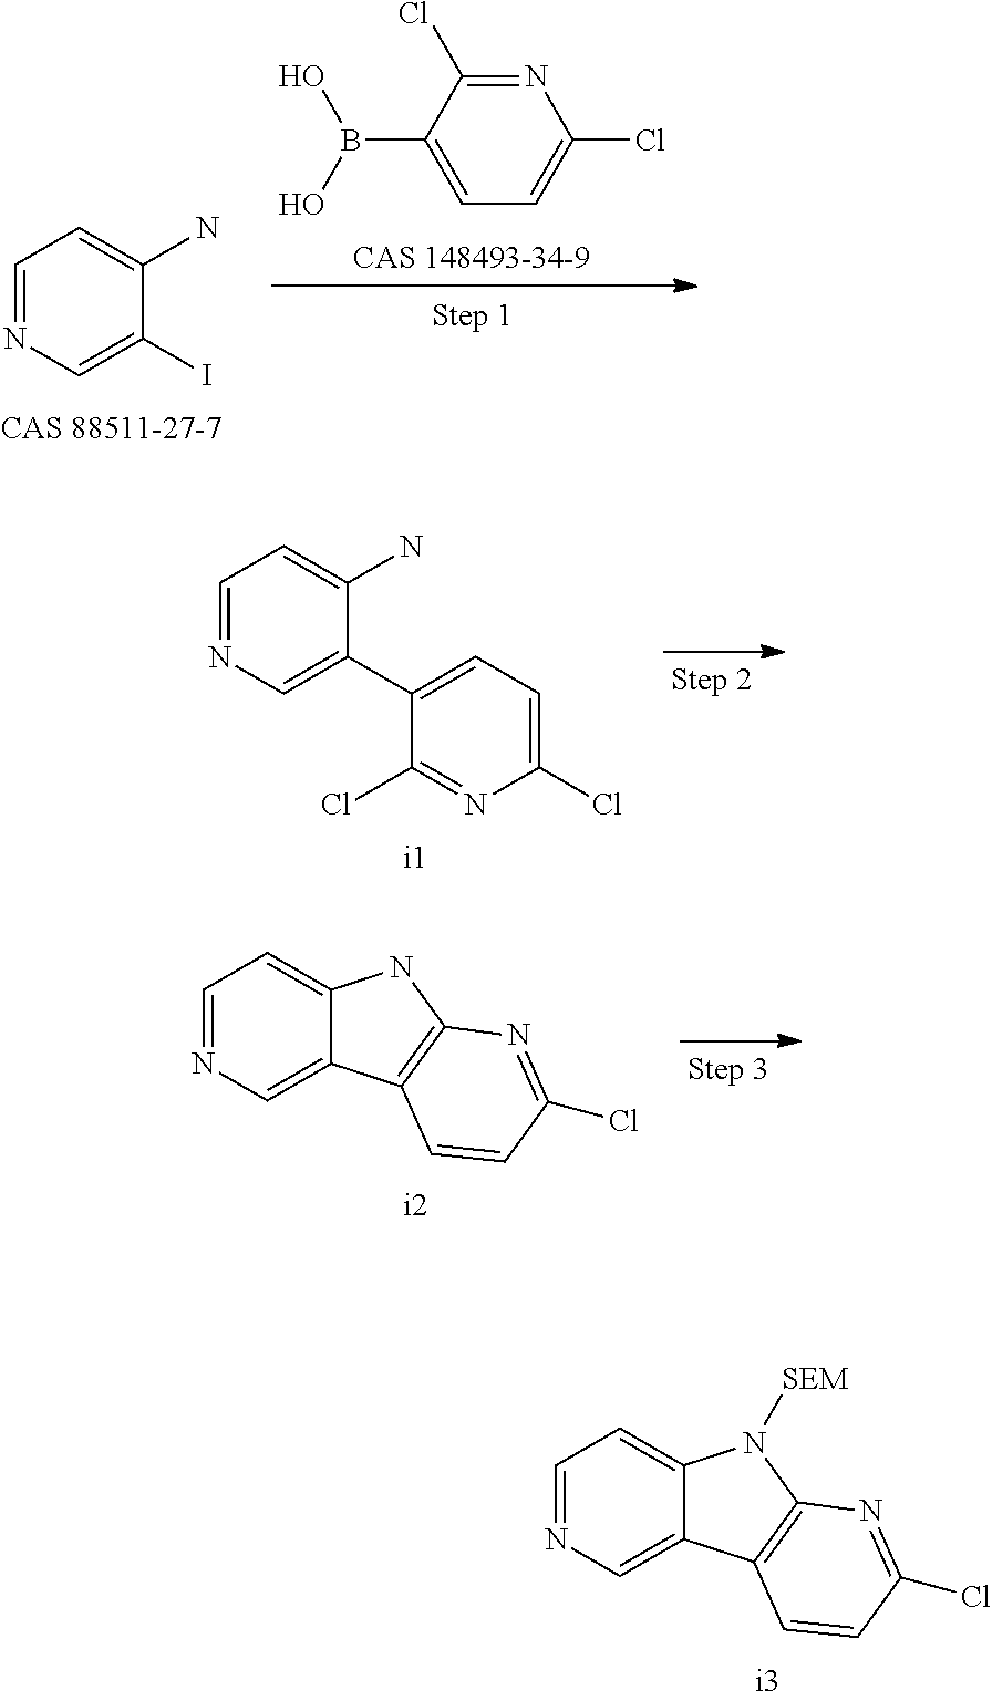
N1=C(Cl)C(B(O)O)=CC=C1Cl.C1=NC=C(I)C(N)=C1.C1=NC=C(C2=CC=C(Cl)N=C2Cl)C(N)=C1.C1=NC=C2C(=C1)NC1=C2C=CC(Cl)=N1.C1=NC=C2C(=C1)N([SEM])C1=C2C=CC(Cl)=N1
